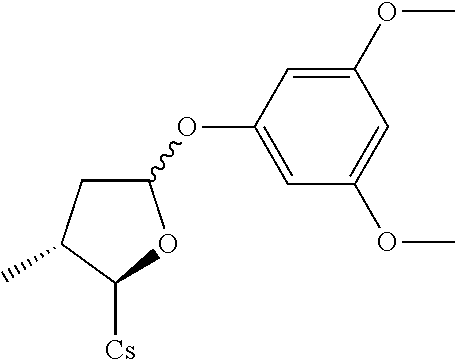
C1=C(OC)C=C(OC)C=C1OC1CC(C)C([Cs])O1
